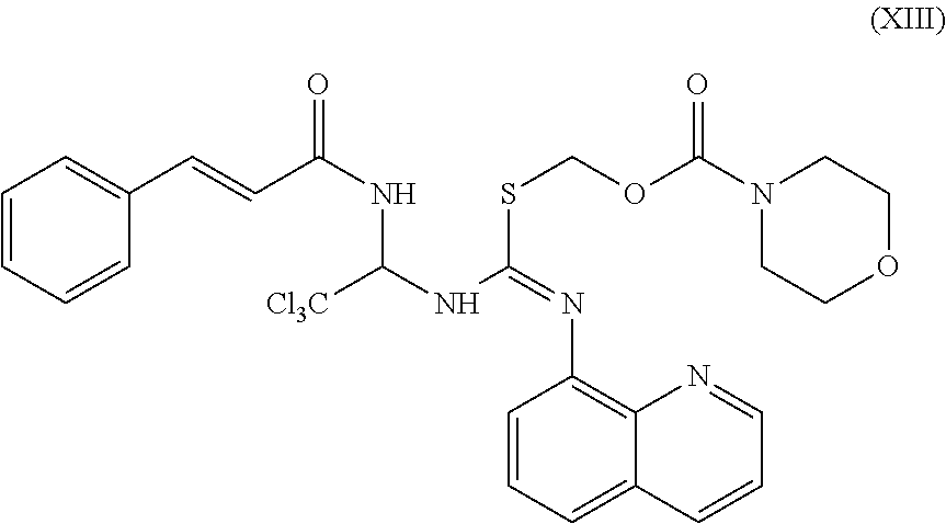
C1(N=C(NC(NC(C=CC2=CC=CC=C2)=O)[Cl3C])SCOC(N2CCOCC2)=O)=C2C(=CC=C1)C=CC=N2
